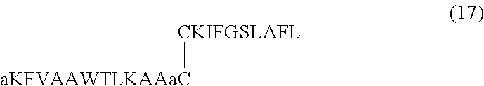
[aKFVAAWTLKAAaC][CKIFGSLAFL]
